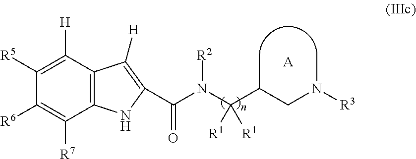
C1([R5])=C([H])C2=C(C([R7])=C1[R6])NC(C(N(C(C(CN(C)[R3])C)([R1])[R1])[R2])=O)=C2[H].[A]
